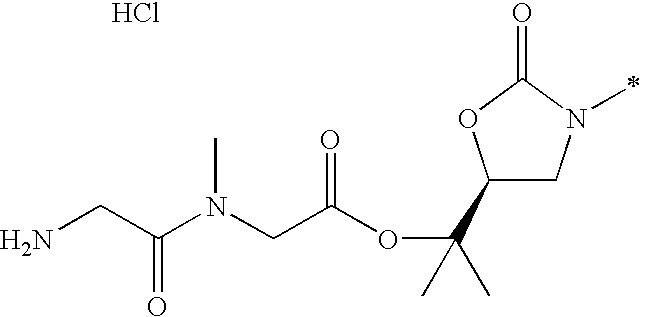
Cl.C1(C(OC(=O)CN(C(CN)=O)C)(C)C)CN(C)C(=O)O1
